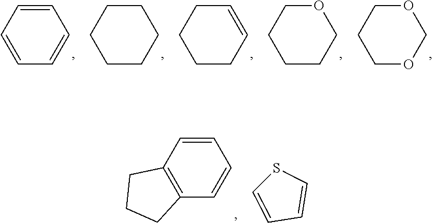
C1=CC=CC=C1.C1CCCCC1.C1CC=CCC1.C1COCCC1.C1COCOC1.C1=CC=CC2=C1CCC2.S1C=CC=C1
